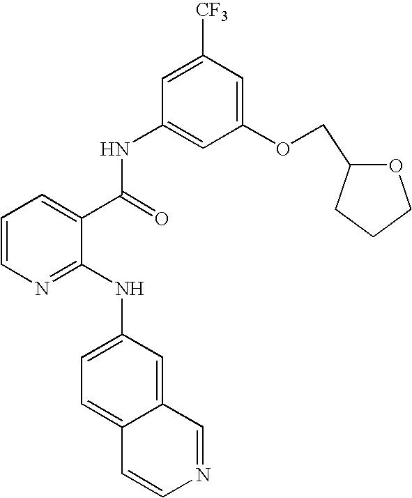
C1=CN=C(NC2=CC=C3C(=C2)C=NC=C3)C(C(=O)NC2=CC(OCC3OCCC3)=CC([CF3])=C2)=C1
